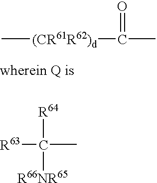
C[(CR61R62)d]C(C)=O.[R63]C(C)([R64])[R66NR65]
